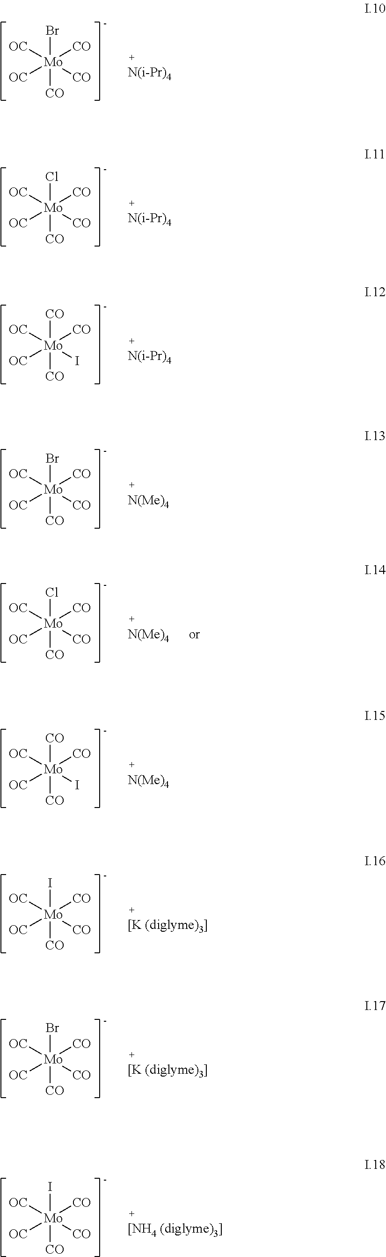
[OC][Mo]([OC])([CO])(Br)([CO])[CO].[OC][Mo]([OC])([CO])(Cl)([CO])[CO].[OC][Mo]([OC])([CO])([CO])([CO])I.[OC][Mo]([OC])([CO])(Br)([CO])[CO].[OC][Mo]([OC])([CO])([CO])([CO])I.[OC][Mo]([OC])([CO])(I)([CO])[CO].[OC][Mo]([OC])([CO])(Br)([CO])[CO].[OC][Mo]([OC])([CO])(I)([CO])[CO].[OC][Mo]([OC])([CO])(Cl)([CO])[CO]
